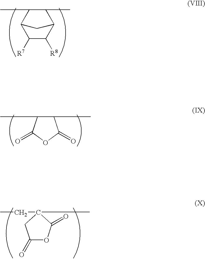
C1(C)C(C)C2C([R7])C([R8])C1C2.C1(C)C(C)C(=O)OC1=O.CCC1(C)C(=O)OC(=O)C1
